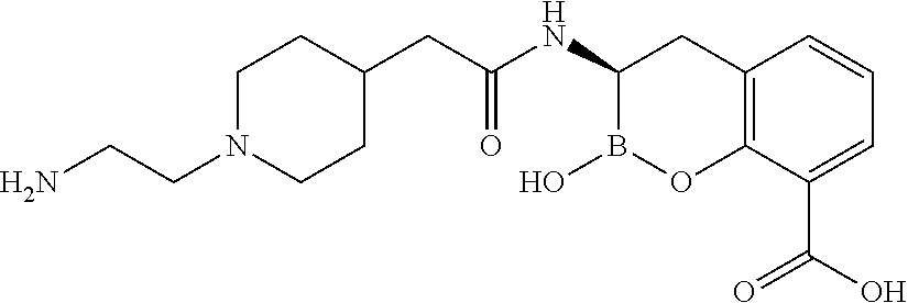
C12=C(C(C(O)=O)=CC=C1)OB(O)C(NC(CC1CCN(CCN)CC1)=O)C2
